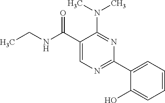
C1(C(NCC)=O)=CN=C(C2=CC=CC=C2O)N=C1N(C)C
